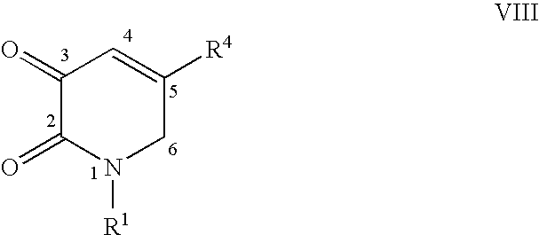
C1(=O)C(=O)N([R1])CC([R4])=C1
